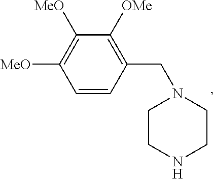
C1=CC(CN2CCNCC2)=C([OMe])C([MeO])=C1[MeO]
